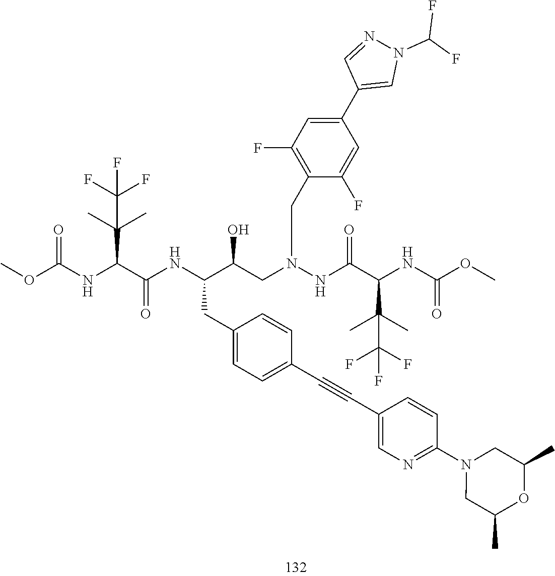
C1(F)=C(CN(CC(C(NC(C(NC(OC)=O)C(C)(C)C(F)(F)F)=O)CC2=CC=C(C#CC3=CN=C(N4CC(C)OC(C)C4)C=C3)C=C2)O)NC(C(NC(OC)=O)C(C)(C)C(F)(F)F)=O)C(F)=CC(C2=CN(C(F)F)N=C2)=C1
